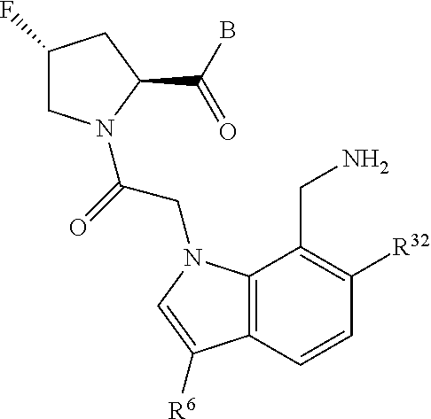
C1(F)CN(C(=O)CN2C3=C(C=CC([R32])=C3CN)C([R6])=C2)C(C(B)=O)C1
